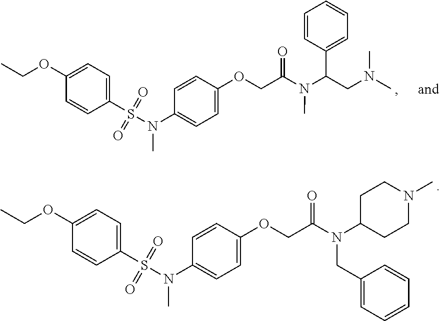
C1(S(N(C)C2=CC=C(OCC(=O)N(C)C(CN(C)C)C3=CC=CC=C3)C=C2)(=O)=O)=CC=C(OCC)C=C1.C1(S(N(C)C2=CC=C(OCC(=O)N(CC3=CC=CC=C3)C3CCN(C)CC3)C=C2)(=O)=O)=CC=C(OCC)C=C1
